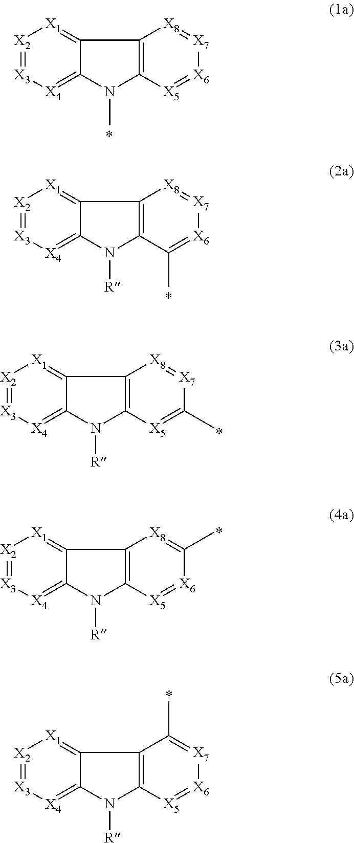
[X2]1=[X3][X4]=C2C(=[X1]1)C1=C(N2C)[X5]=[X6][X7]=[X8]1.[X2]1=[X3][X4]=C2C(=[X1]1)C1=C(N2[R])C(C)=[X6][X7]=[X8]1.[X2]1=[X3][X4]=C2C(=[X1]1)C1=C(N2[R])[X5]=C(C)[X7]=[X8]1.[X2]1=[X3][X4]=C2C(=[X1]1)C1=C(N2[R])[X5]=[X6]C(C)=[X8]1.[X2]1=[X3][X4]=C2C(=[X1]1)C1=C(N2[R])[X5]=[X6][X7]=C1C
